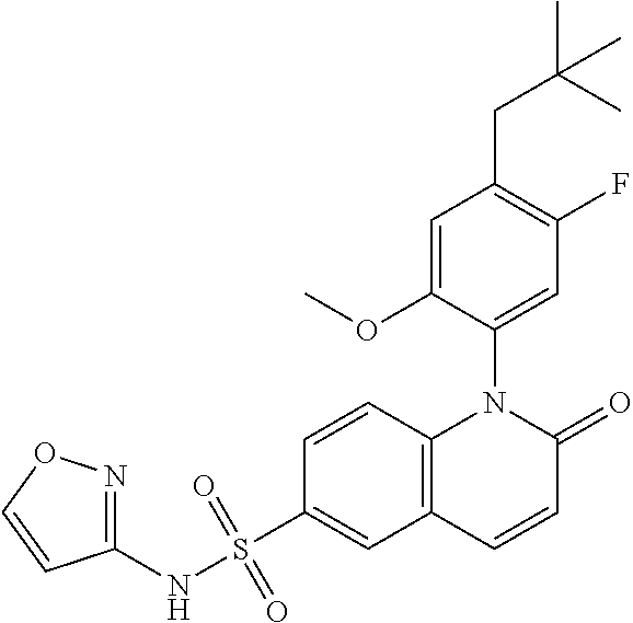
C1=C(OC)C(N2C3=C(C=C(S(NC4=NOC=C4)(=O)=O)C=C3)C=CC2=O)=CC(F)=C1CC(C)(C)C
